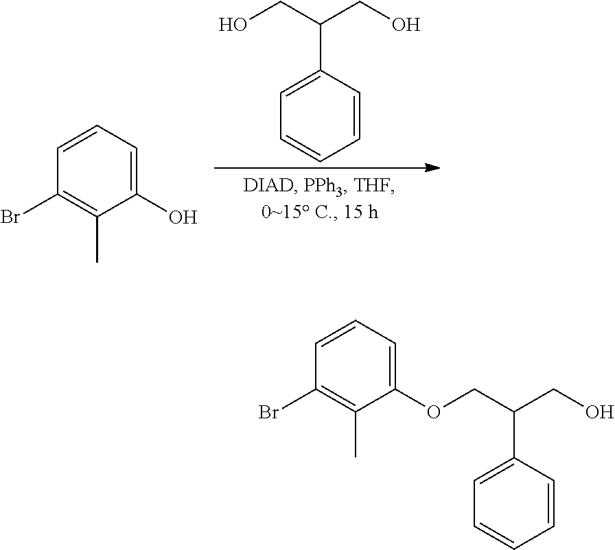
OCC(CO)C1=CC=CC=C1.C1=CC=C(O)C(C)=C1Br.C1=CC=C(OCC(CO)C2=CC=CC=C2)C(C)=C1Br
